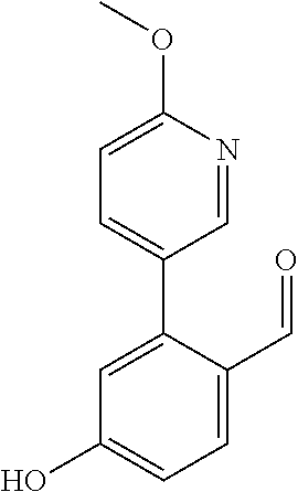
C1=NC(OC)=CC=C1C1=CC(O)=CC=C1C=O
